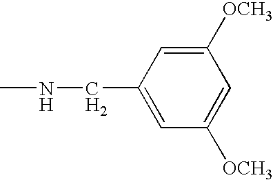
C1([OCH3])=CC(CNC)=CC([OCH3])=C1
